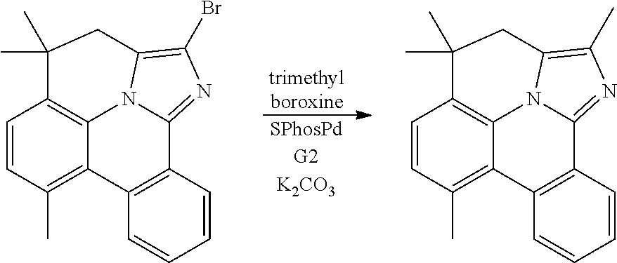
C1=CC(C)=C2C3=C1C(C)(C)CC1=C(C)N=C(C4=C2C=CC=C4)N31.[trimethylboroxine].C1=CC(C)=C2C3=C1C(C)(C)CC1=C(Br)N=C(C4=C2C=CC=C4)N31.[SPhosPd G2K2CO3]
